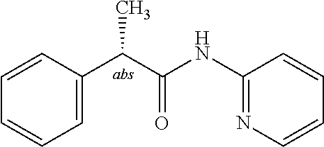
C(=O)(NC1=NC=CC=C1)C(C1=CC=CC=C1)C
